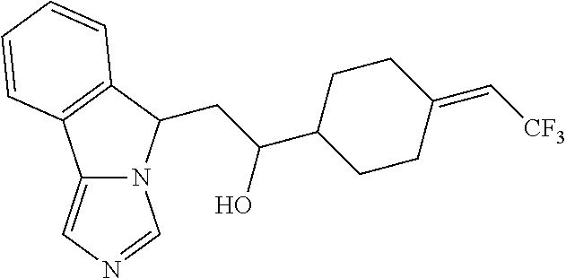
C12=CN=CN1C(CC(C1CCC(=C[CF3])CC1)O)C1=C2C=CC=C1
